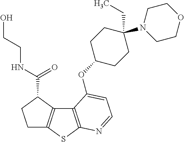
C1C2=C(C(C(NCCO)=O)C1)C1=C(S2)N=CC=C1OC1CCC(N2CCOCC2)(CC)CC1
